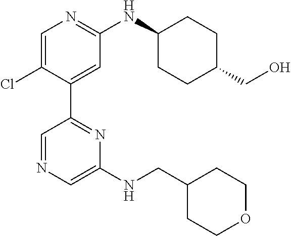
C1=C(Cl)C(C2=NC(NCC3CCOCC3)=CN=C2)=CC(NC2CCC(CO)CC2)=N1
